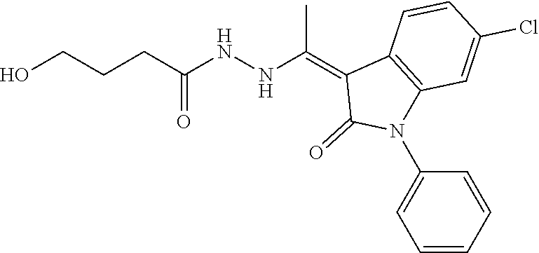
C1=CC(Cl)=CC2=C1C(=C(NNC(=O)CCCO)C)C(=O)N2C1=CC=CC=C1
